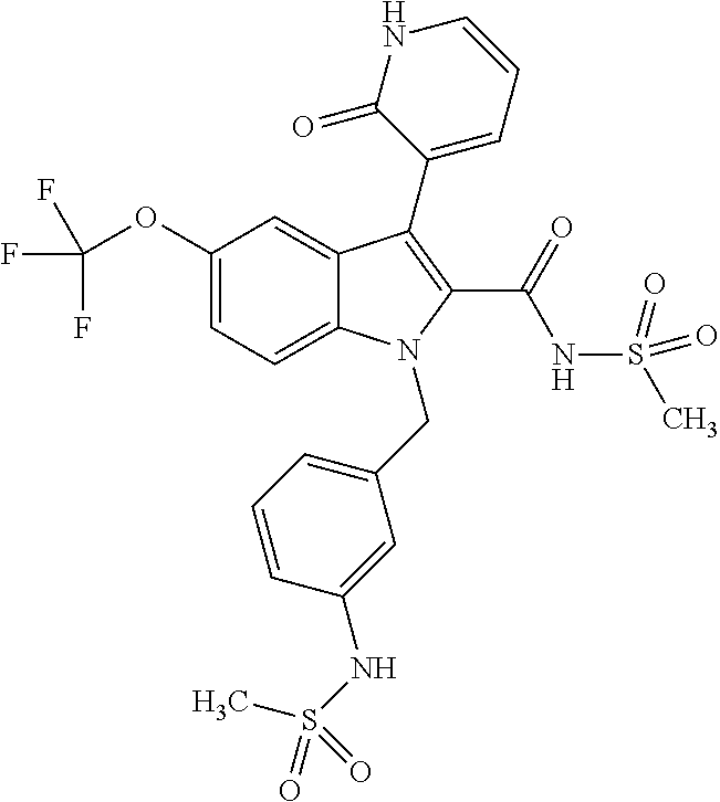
C1(OC(F)(F)F)=CC=C2C(=C1)C(C1=CC=CNC1=O)=C(C(=O)NS(=O)(=O)C)N2CC1=CC=CC(NS(=O)(C)=O)=C1
